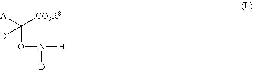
O(N([H])[D])C([A])([CO2R8])B
